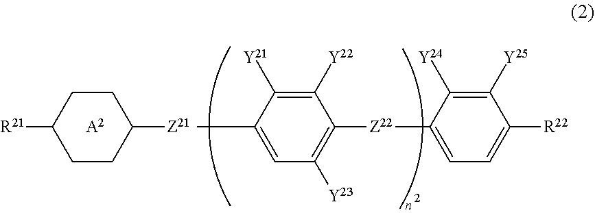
[R21]C1CCC([Z21])CC1.[A2].CC1=CC([Y23])=C([Z22]C2=CC=C([R22])C([Y25])=C2[Y24])C([Y22])=C1[Y21]
